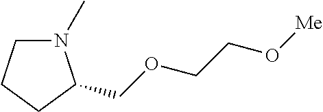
N1(C)CCCC1COCCO[Me]
